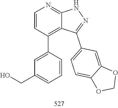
O1COC2=CC=C(C3=NNC4=NC=CC(C5=CC(CO)=CC=C5)=C34)C=C12
